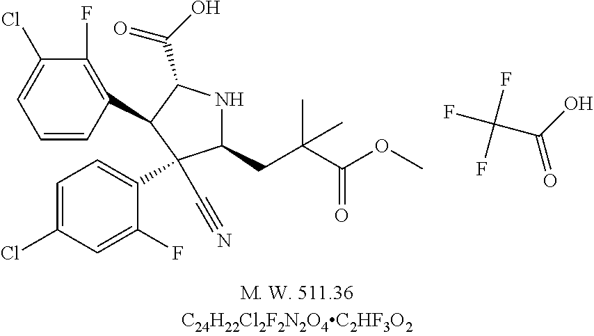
C1=CC(C2C(C(=O)O)NC(CC(C(OC)=O)(C)C)C2(C2=CC=C(Cl)C=C2F)C#N)=C(F)C(Cl)=C1.FC(F)(F)C(O)=O
